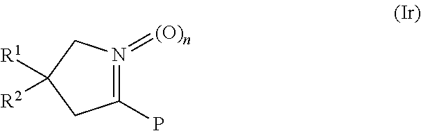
C1(P)=N(=[(O)n])CC([R2])([R1])C1
